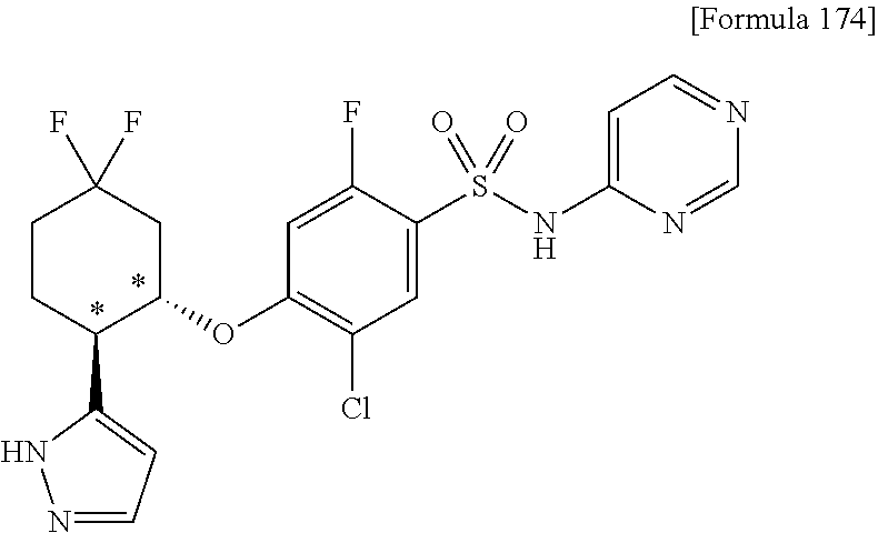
C1(S(NC2=CC=NC=N2)(=O)=O)=CC(Cl)=C(OC2CC(F)(F)CCC2C2=CC=NN2)C=C1F
